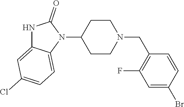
N1C2=CC(Cl)=CC=C2N(C2CCN(CC3=C(F)C=C(Br)C=C3)CC2)C1=O
